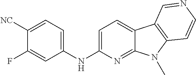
C1(NC2=CC=C3C(=N2)N(C)C2=C3C=NC=C2)=CC=C([NC])C(F)=C1
